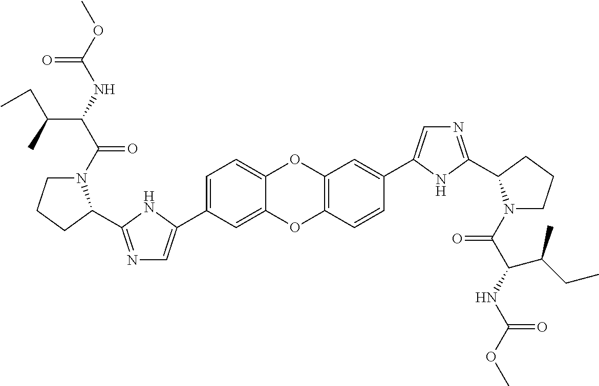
C1(C2=CN=C(C3N(C(=O)C(C(C)CC)NC(=O)OC)CCC3)N2)=CC=C2OC3=C(C=CC(C4=CN=C(C5N(C(=O)C(NC(=O)OC)C(CC)C)CCC5)N4)=C3)OC2=C1
